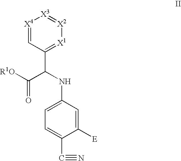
[X4]1=CC(C(NC2=CC=C(C#N)C([E])=C2)C(=O)[R1O])=[X1][X2]=[X3]1
